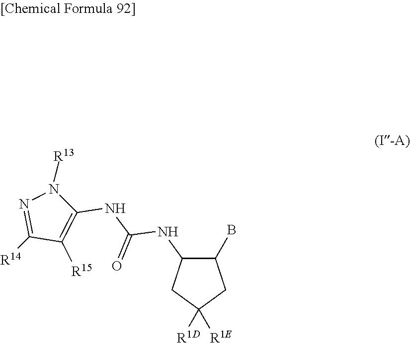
C1(B)C(NC(=O)NC2=C([R15])C([R14])=NN2[R13])CC([R1D])([R1E])C1
